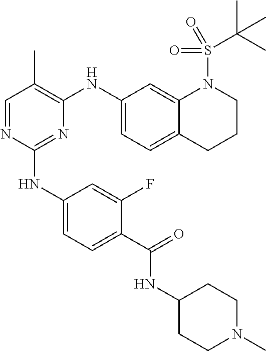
C1=NC(NC2=CC=C(C(=O)NC3CCN(C)CC3)C(F)=C2)=NC(NC2=CC=C3C(=C2)N(S(=O)(C(C)(C)C)=O)CCC3)=C1C
